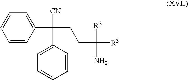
C1=CC(C([CN])(C2=CC=CC=C2)CCC([R2])(N)[R3])=CC=C1
